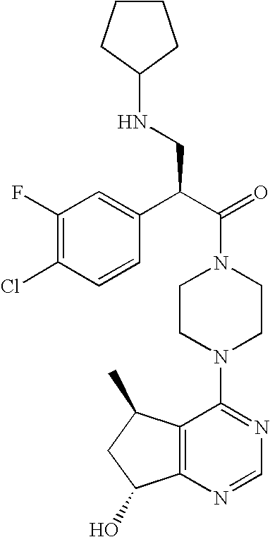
C(N1CCN(C2=NC=NC3=C2C(C)CC3O)CC1)(C(C1=CC(F)=C(Cl)C=C1)CNC1CCCC1)=O
